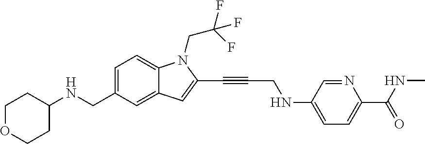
C1=C(CNC2CCOCC2)C=C2C(=C1)N(CC(F)(F)F)C(C#CCNC1=CC=C(C(NC)=O)N=C1)=C2
